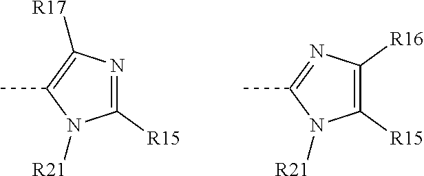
C1(C)=C([R17])N=C([R15])N1[R21].C1(C)=NC([R16])=C([R15])N1[R21]
